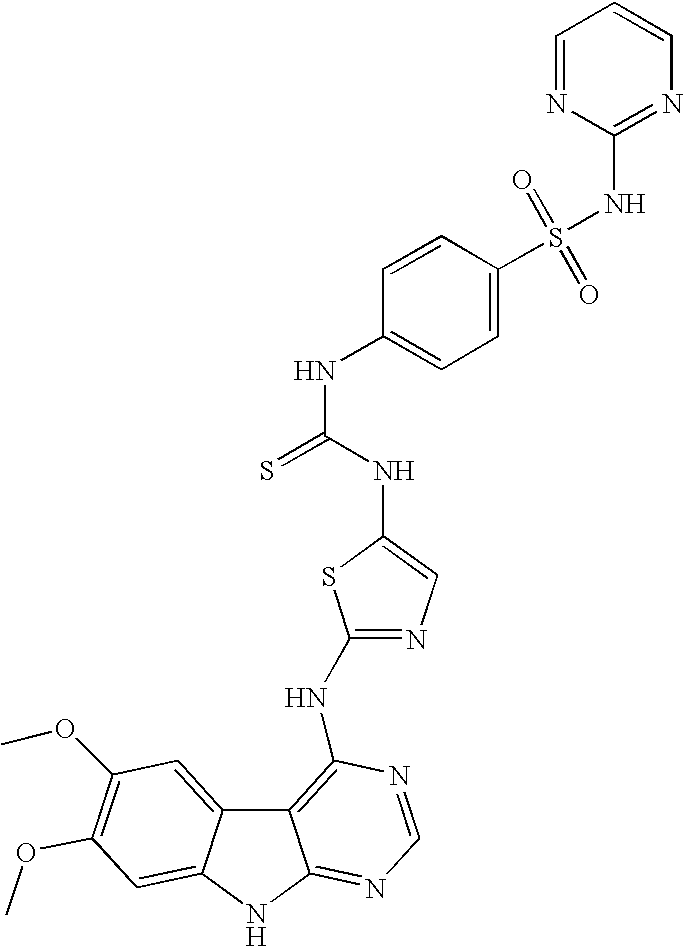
N(C1=CN=C(NC2=C3C4=CC(OC)=C(OC)C=C4NC3=NC=N2)S1)C(NC1=CC=C(S(NC2=NC=CC=N2)(=O)=O)C=C1)=S
